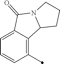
C1=C2C(=C(C)C=C1)C1N(C2=O)CCC1
